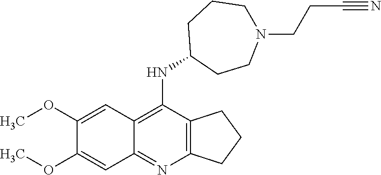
C12=C(N=C3C(=C1NC1CCN(CCC#N)CCC1)C=C(OC)C(OC)=C3)CCC2
